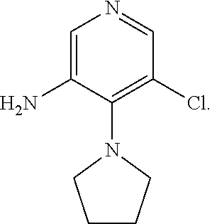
C1=NC=C(N)C(N2CCCC2)=C1Cl
